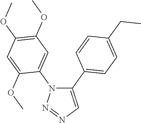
C1(C2=CC=C(CC)C=C2)=CN=NN1C1=CC(OC)=C(OC)C=C1OC
